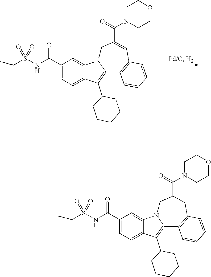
C1(C(=O)NS(=O)(CC)=O)=CC=C2C(=C1)N1C(=C2C2CCCCC2)C2=C(CC(C(=O)N3CCOCC3)C1)C=CC=C2.C1(C(=O)NS(=O)(CC)=O)=CC=C2C(=C1)N1C(=C2C2CCCCC2)C2=C(C=C(C(=O)N3CCOCC3)C1)C=CC=C2
